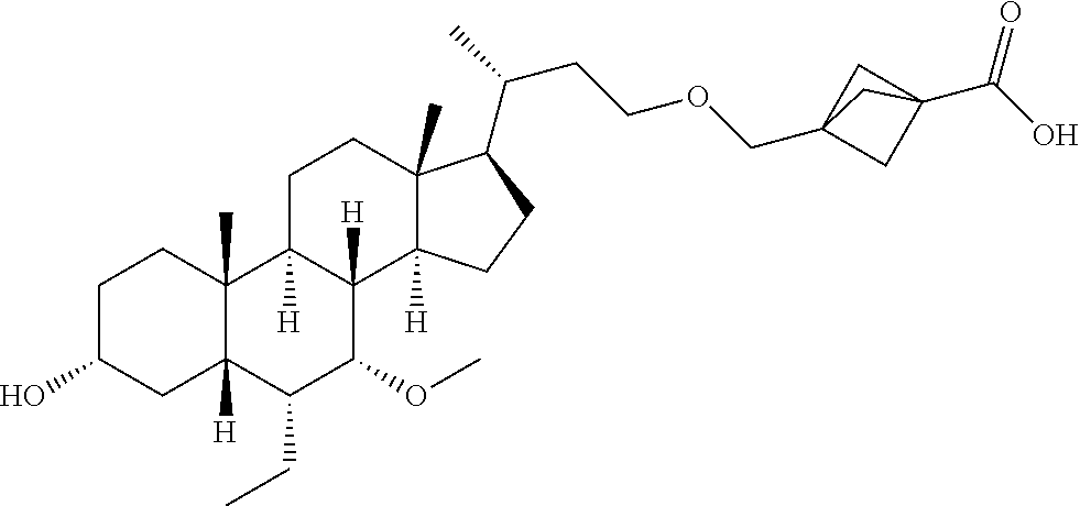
OC1CCC2(C)C([H])(C1)C(CC)C(OC)C1([H])C2([H])CCC2(C)C1([H])CCC2C(C)CCOCC12CC(C(O)=O)(C1)C2
